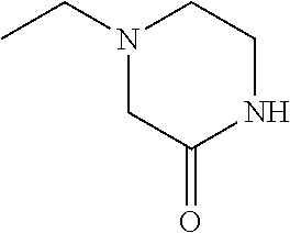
N1(CC)CC(=O)NCC1
